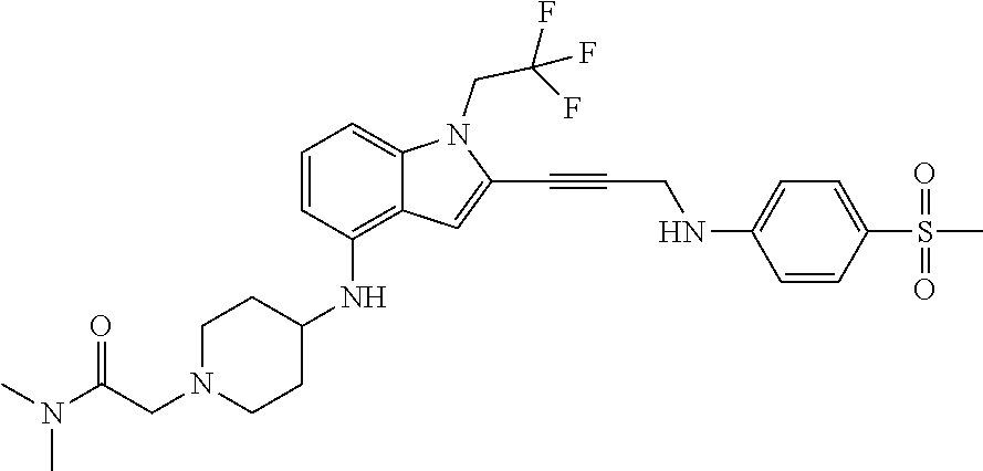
N(C)(C)C(=O)CN1CCC(NC2=C3C(=CC=C2)N(CC(F)(F)F)C(C#CCNC2=CC=C(S(=O)(=O)C)C=C2)=C3)CC1
